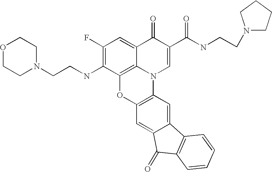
C1(F)=C(NCCN2CCOCC2)C2=C3C(=C1)C(=O)C(C(=O)NCCN1CCCC1)=CN3C1=C(O2)C=C2C(=C1)C1=C(C2=O)C=CC=C1
